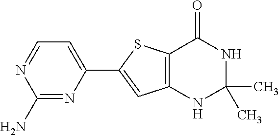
C1(N)=NC(C2=CC3=C(S2)C(=O)NC(C)(C)N3)=CC=N1
